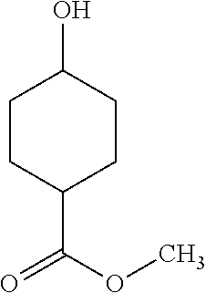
C1CC(C(OC)=O)CCC1O
